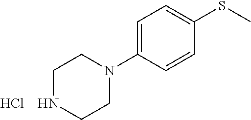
C1=CC(N2CCNCC2)=CC=C1SC.Cl
